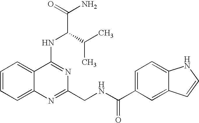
C1=C2C(=CC=C1)N=C(CNC(C1=CC=C3C(=C1)C=CN3)=O)N=C2NC(C(C)C)C(N)=O
